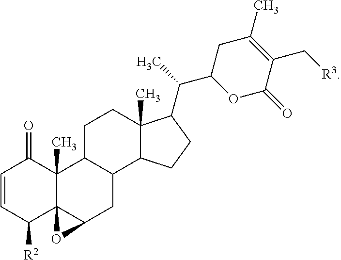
C1=CC([R2])C23C(C)(C1=O)C1C(CC2O3)C2C(C)(CC1)C(C(C1OC(=O)C(C[R3])=C(C)C1)C)CC2
